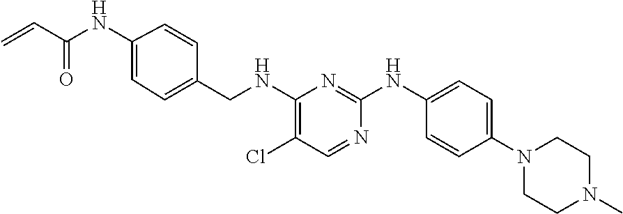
C1=C(CNC2=C(Cl)C=NC(NC3=CC=C(N4CCN(C)CC4)C=C3)=N2)C=CC(NC(C=C)=O)=C1
